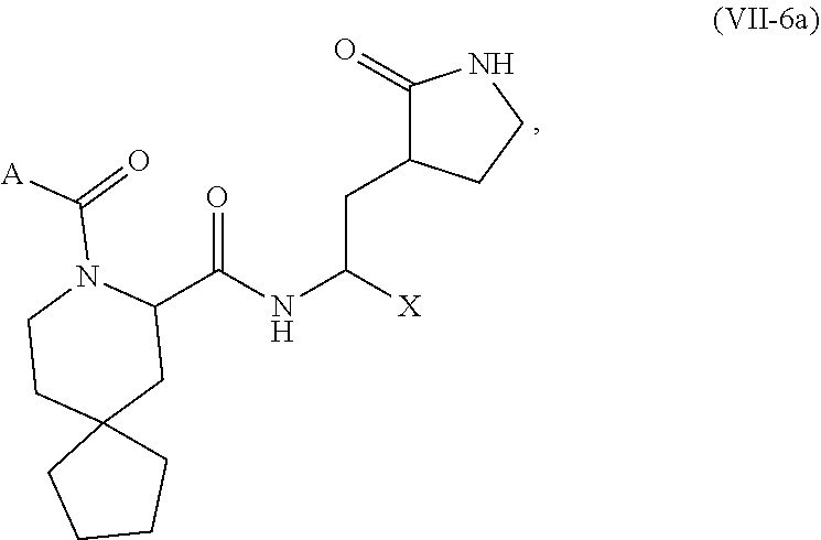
C(NC(CC1C(=O)NCC1)[X])(=O)C1CC2(CCN1C(=O)[A])CCCC2
